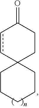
C1(=O)ccC2(CC1)CCCCC2
